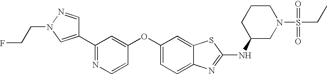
N1=C(C2=CN(CCF)N=C2)C=C(OC2=CC=C3C(=C2)SC(NC2CN(S(CC)(=O)=O)CCC2)=N3)C=C1
